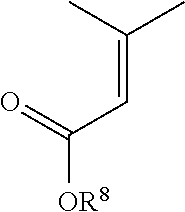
C(=CC([OR8])=O)(C)C
